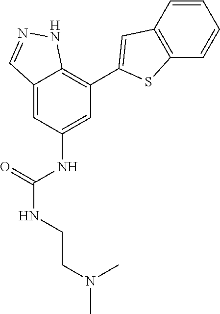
C12=CC(NC(NCCN(C)C)=O)=CC(C3=CC4=C(S3)C=CC=C4)=C1NN=C2
